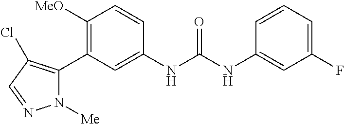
C1([MeO])=C(C2=C(Cl)C=NN2[Me])C=C(NC(NC2=CC(F)=CC=C2)=O)C=C1
